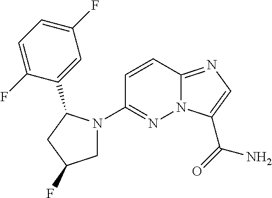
N12C(=NC=C1C(N)=O)C=CC(N1CC(F)CC1C1=CC(F)=CC=C1F)=N2
